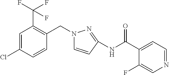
C1=CC(Cl)=CC(C(F)(F)F)=C1CN1C=CC(NC(C2=CC=NC=C2F)=O)=N1
